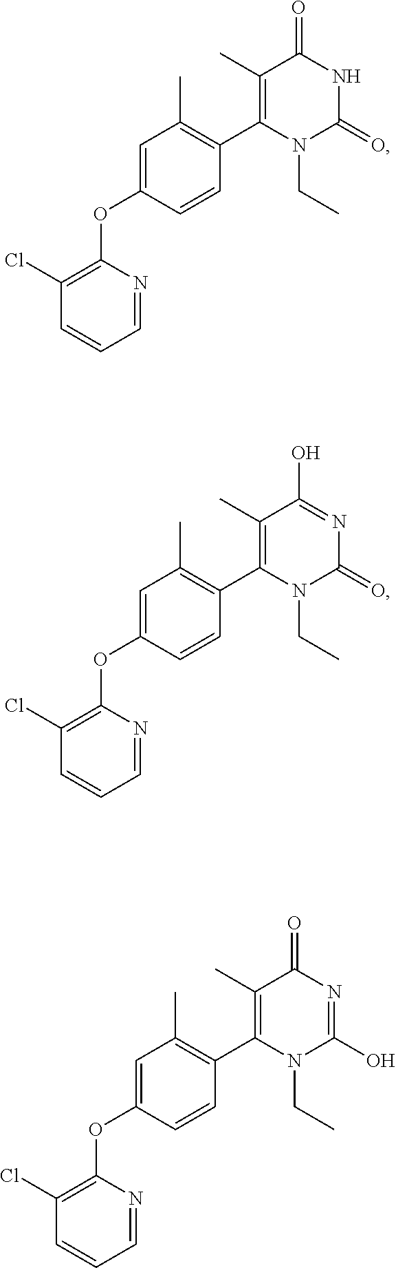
C1(Cl)=C(OC2=CC(C)=C(C3=C(C)C(=O)NC(=O)N3CC)C=C2)N=CC=C1.C1(Cl)=C(OC2=CC(C)=C(C3=C(C)C(O)=NC(=O)N3CC)C=C2)N=CC=C1.C1(Cl)=C(OC2=CC(C)=C(C3=C(C)C(=O)N=C(O)N3CC)C=C2)N=CC=C1
